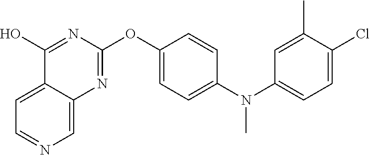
C12=CC=NC=C1N=C(OC1=CC=C(N(C3=CC=C(Cl)C(C)=C3)C)C=C1)N=C2O
